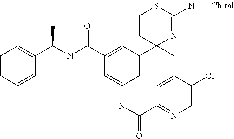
N(C(C1=CC(C2(C)N=C(N)SCC2)=CC(NC(=O)C2=NC=C(Cl)C=C2)=C1)=O)C(C1=CC=CC=C1)C
